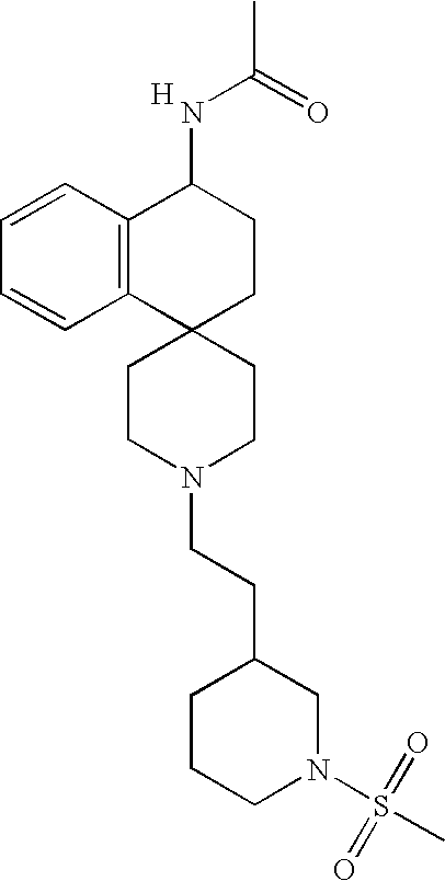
C1=CC=CC2=C1C(NC(C)=O)CCC21CCN(CCC2CCCN(S(C)(=O)=O)C2)CC1.[H]
